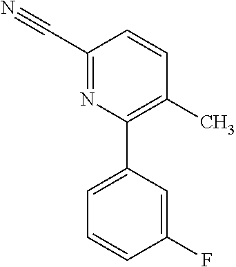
C1(C2=C(C)C=CC(C#N)=N2)=CC=CC(F)=C1
